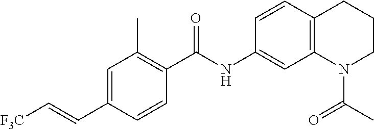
C1=CC(C(NC2=CC3=C(C=C2)CCCN3C(=O)C)=O)=C(C)C=C1C=C[F3C]
